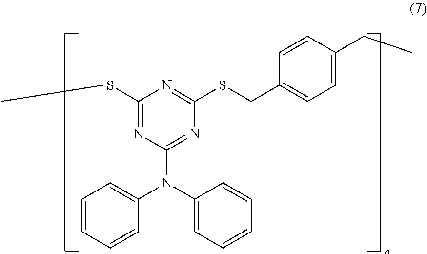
C1(SC)=NC(N(C2=CC=CC=C2)C2=CC=CC=C2)=NC(SCC2=CC=C(CC)C=C2)=N1
